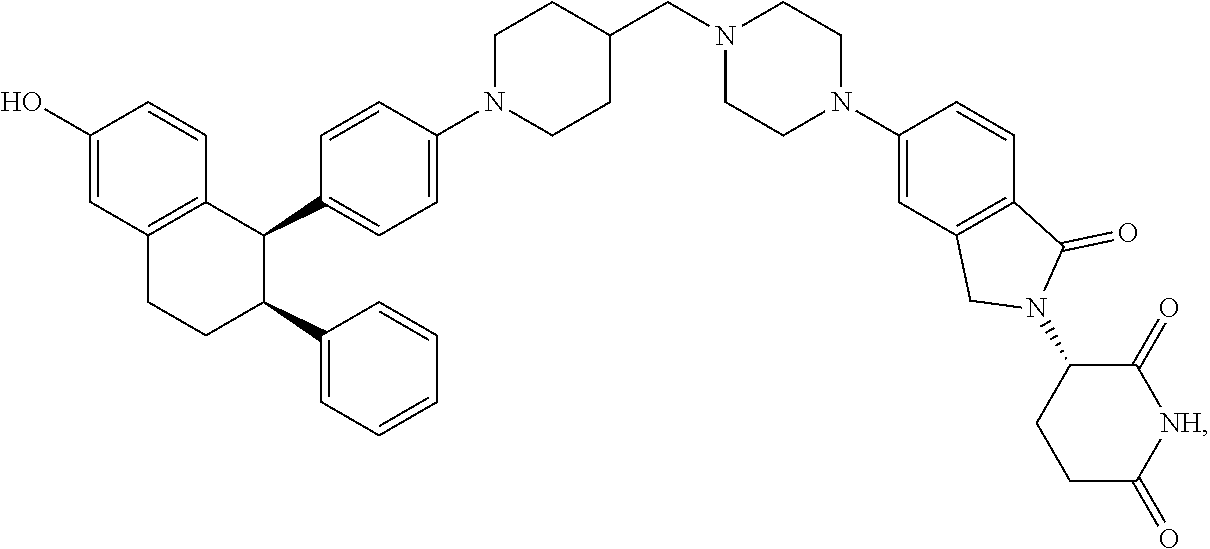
C1CN(CC2CCN(C3=CC=C(C4C5=C(C=C(O)C=C5)CCC4C4=CC=CC=C4)C=C3)CC2)CCN1C1=CC2=C(C=C1)C(=O)N(C1CCC(=O)[NH]C1=O)C2
